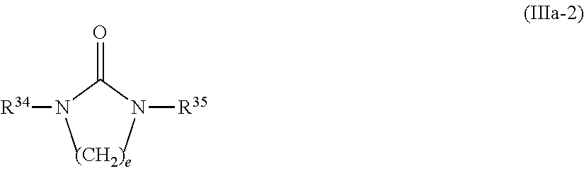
CN(C(N(C)[R35])=O)[R34]
